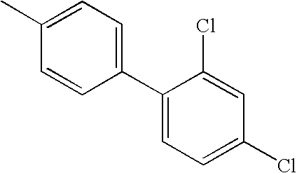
CC1=CC=C(C2=CC=C(Cl)C=C2Cl)C=C1
